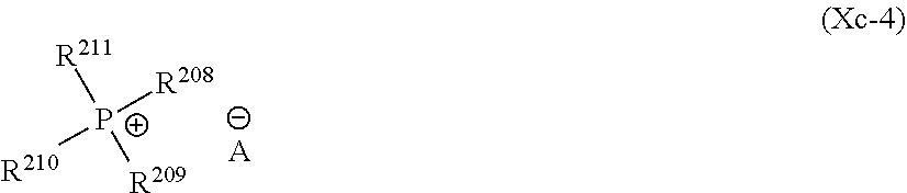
[R211][P+]([R208])([R209])[R210].[A]
